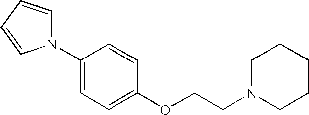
C1(N2C=CC=C2)=CC=C(OCCN2CCCCC2)C=C1
